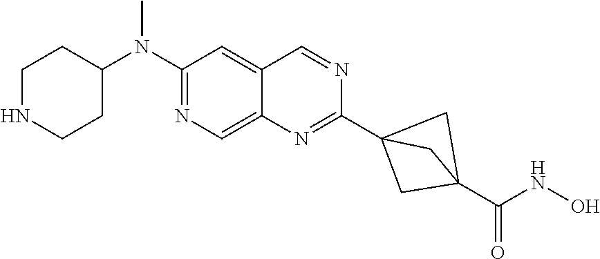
C1NCCC(N(C2=NC=C3C(=C2)C=NC(C24CC(C(=O)NO)(C2)C4)=N3)C)C1
